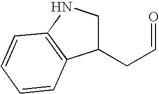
C1(CC=O)CNC2=C1C=CC=C2
